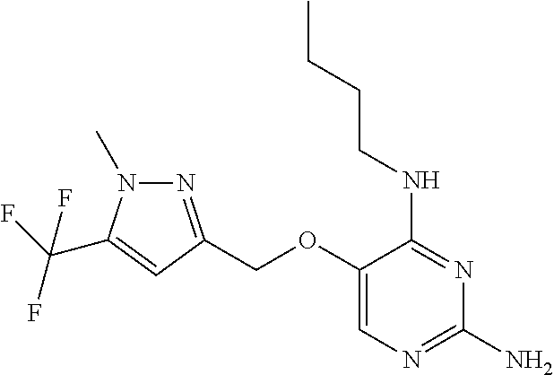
C1(OCC2=NN(C)C(C(F)(F)F)=C2)=CN=C(N)N=C1NCCCC
